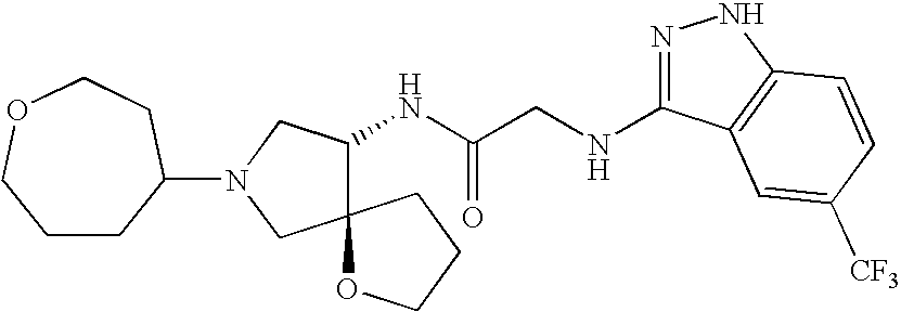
N(CC(NC1C2(CN(C3CCCOCC3)C1)OCCC2)=O)C1=NNC2=C1C=C([CF3])C=C2
